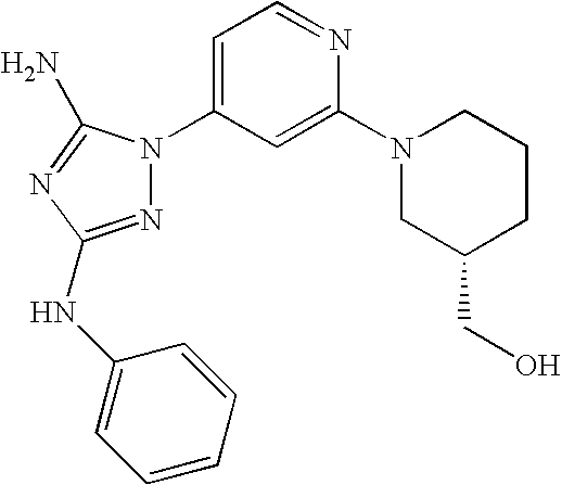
N1=C(NC2=CC=CC=C2)N=C(N)N1C1=CC=NC(N2CC(CO)CCC2)=C1
